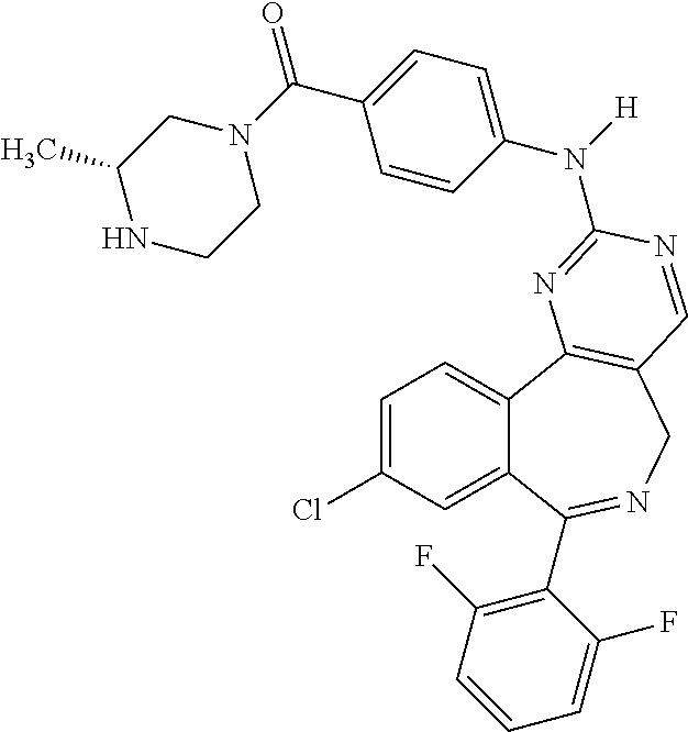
C1=C(Cl)C=C2C(=C1)C1=C(CN=C2C2=C(F)C=CC=C2F)C=NC(N(C2=CC=C(C(N3CC(C)NCC3)=O)C=C2)[H])=N1
